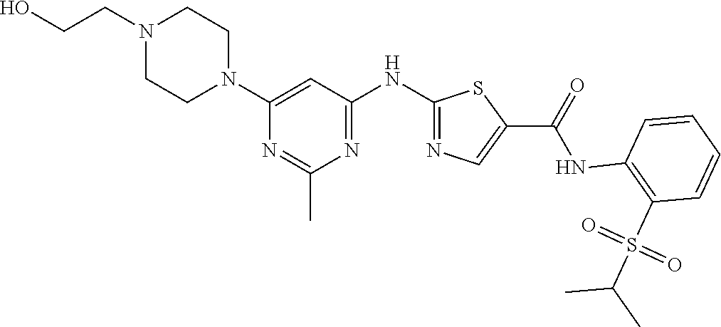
C(C1=CN=C(NC2=NC(C)=NC(N3CCN(CCO)CC3)=C2)S1)(=O)NC1=C(S(C(C)C)(=O)=O)C=CC=C1
